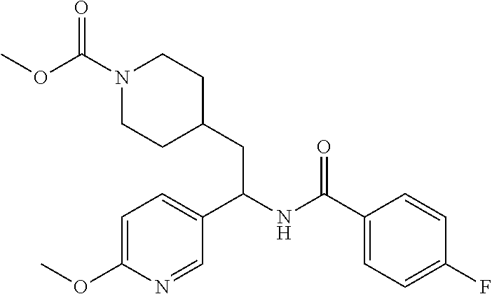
O(C(N1CCC(CC(NC(C2=CC=C(F)C=C2)=O)C2=CC=C(OC)N=C2)CC1)=O)C
